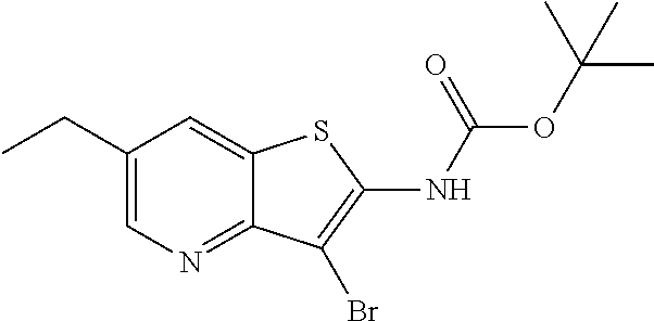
C1(CC)=CN=C2C(=C1)SC(NC(OC(C)(C)C)=O)=C2Br
